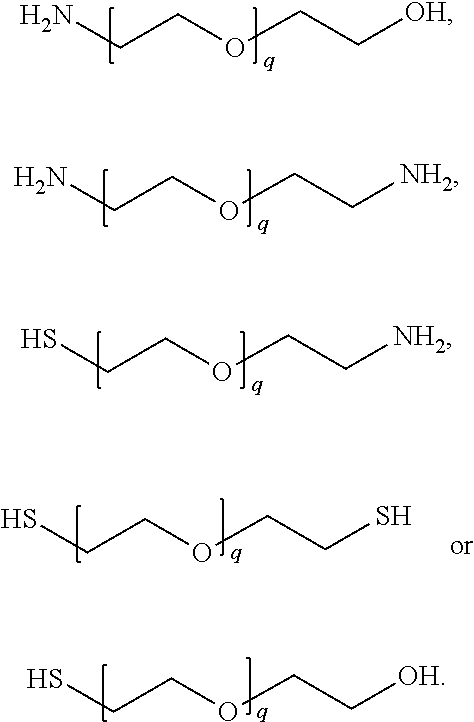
NCCOCC[OH].NCCOCC[NH2].SCCOCC[NH2].SCCOCCS.SCCOCC[OH]
